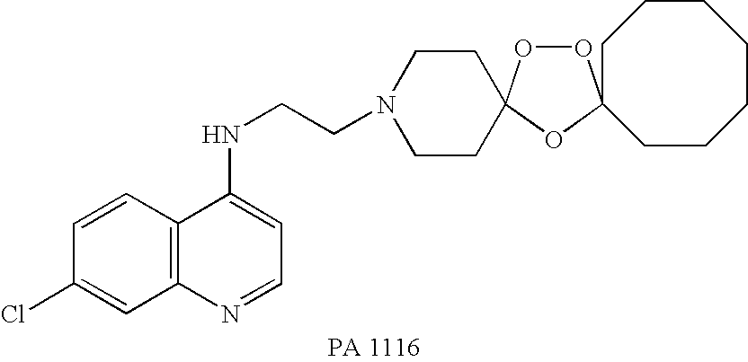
C1(Cl)=CC2=C(C=C1)C(NCCN1CCC3(CC1)OOC1(O3)CCCCCCC1)=CC=N2
